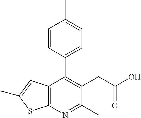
C12=C(N=C(C)C(CC(O)=O)=C1C1=CC=C(C)C=C1)SC(C)=C2
